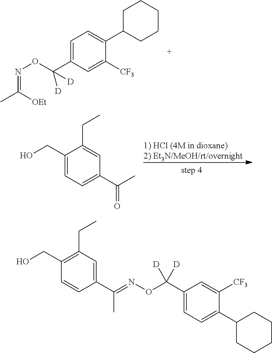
C1=C(C(ON=C(C)[OEt])([D])[D])C=C([CF3])C(C2CCCCC2)=C1.C1(CO)=CC=C(C(=O)C)C=C1CC.C1(C(ON=C(C)C2=CC(CC)=C(CO)C=C2)([D])[D])=CC=C(C2CCCCC2)C([CF3])=C1
